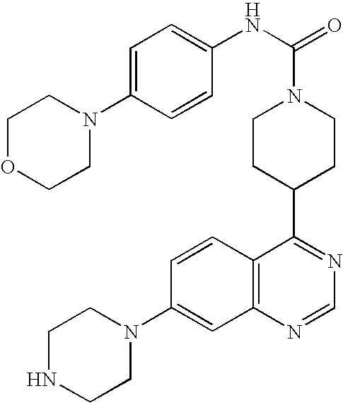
C1(N2CCNCC2)=CC2=C(C=C1)C(C1CCN(C(NC3=CC=C(N4CCOCC4)C=C3)=O)CC1)=NC=N2
